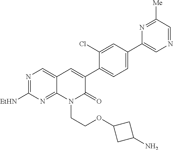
N1=C([EtHN])N=C2C(=C1)C=C(C1=CC=C(C3=CN=CC([Me])=N3)C=C1Cl)C(=O)N2CCOC1CC(N)C1
